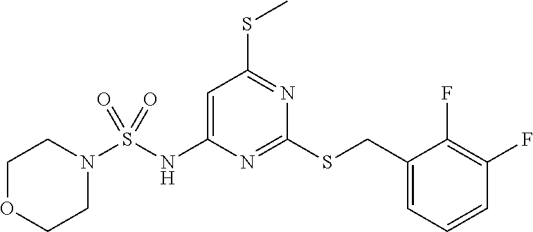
C1(CSC2=NC(NS(N3CCOCC3)(=O)=O)=CC(SC)=N2)=CC=CC(F)=C1F
